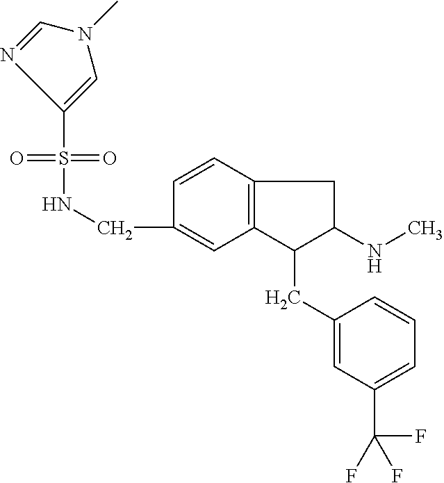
C(C1=CC2=C(C=C1)CC(NC)C2CC1=CC(C(F)(F)F)=CC=C1)NS(=O)(=O)C1=CN(C)C=N1
